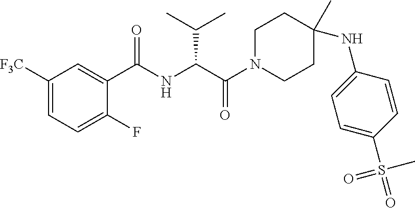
C1([F3C])=CC=C(F)C(C(NC(C(N2CCC(C)(NC3=CC=C(S(=O)(C)=O)C=C3)CC2)=O)C(C)C)=O)=C1
